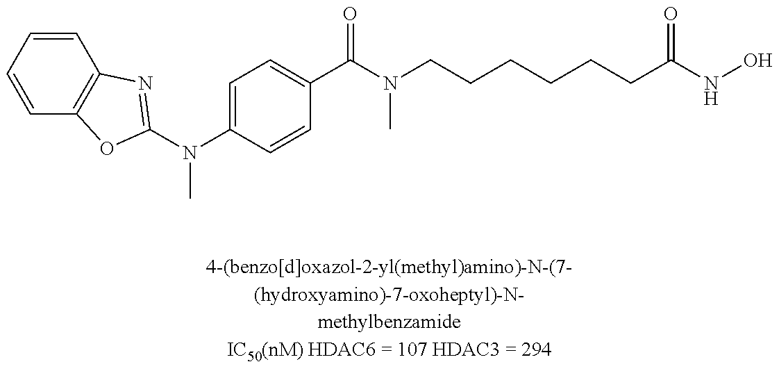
N(C1=CC=C(C(N(CCCCCCC(NO)=O)C)=O)C=C1)(C)C1=NC2=C(C=CC=C2)O1
